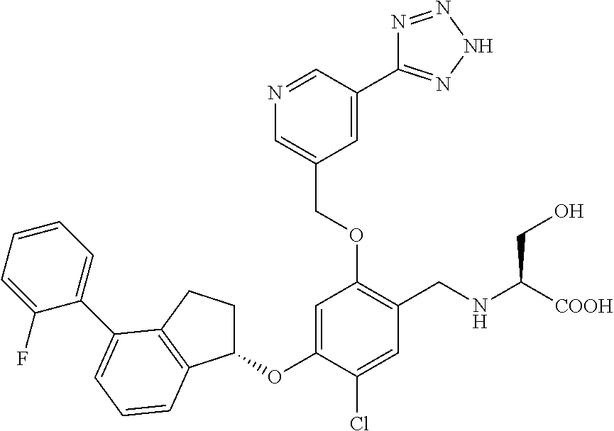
C1(OC2=CC(OCC3=CN=CC(C4=NNN=N4)=C3)=C(CNC([COOH])CO)C=C2Cl)CCC2=C1C=CC=C2C1=CC=CC=C1F
